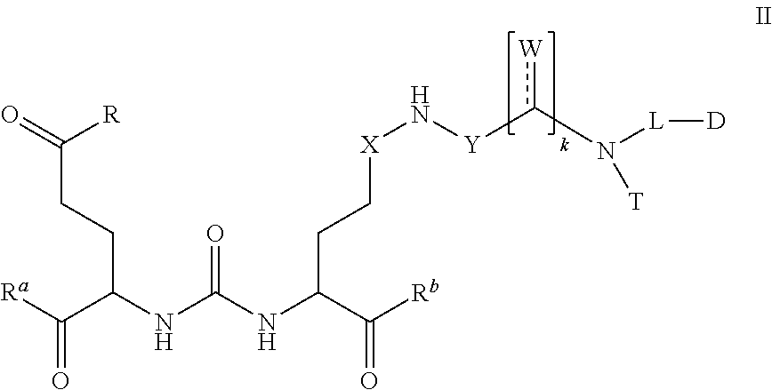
C([R])(=O)CCC(NC(NC(C([Rb])=O)CC[X]N[Y]c(N([L][D])[T])[W])=O)C([Ra])=O
